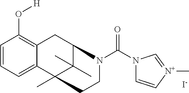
C1=CC=C2C(=C1O[H])CC1C(C)(C)C2(C)CCN1C(N1C=C[N+](C)=C1)=O.[I-]
